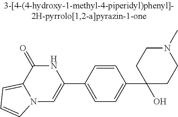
N12C=C(C3=CC=C(C4(O)CCN(C)CC4)C=C3)NC(=O)C1=CC=C2
